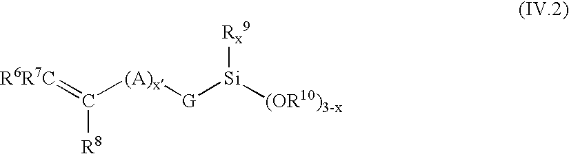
C([R8])([(A)x][G][Si]([Rx9])[(OR10)3-x])=[R6R7C]
